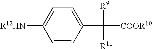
[R12HN]C1=CC=C(C([R9])([R11])[COOR10])C=C1
